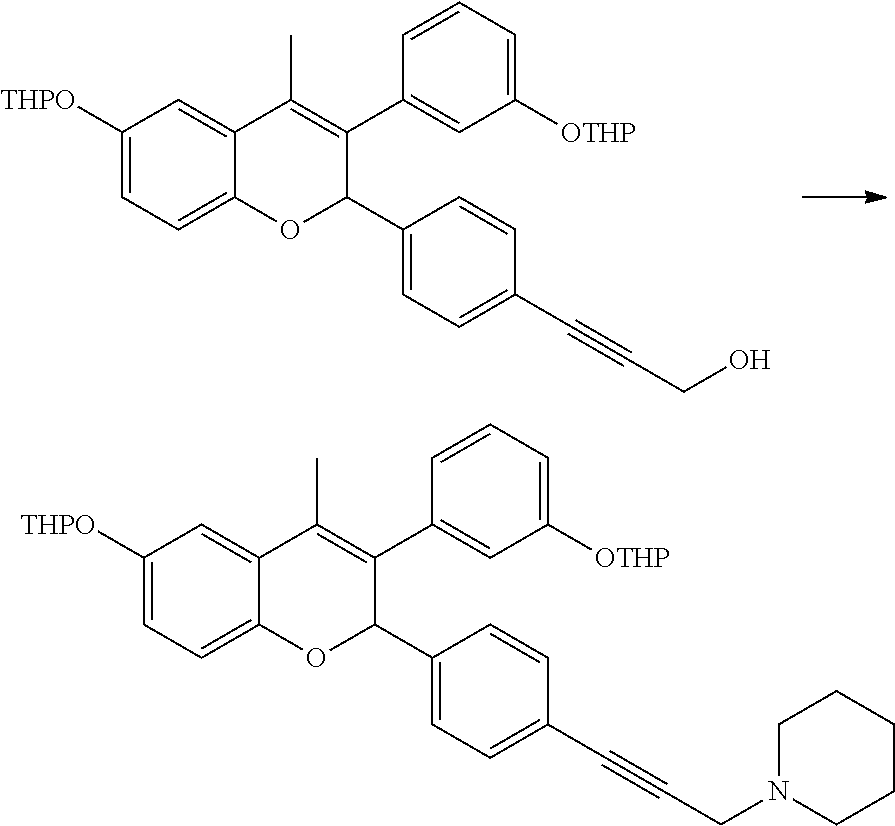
C1=C([THPO])C=C2C(=C1)OC(C1=CC=C(C#CCN3CCCCC3)C=C1)C(C1=CC([OTHP])=CC=C1)=C2C.C1=C([THPO])C=C2C(=C1)OC(C1=CC=C(C#CCO)C=C1)C(C1=CC([OTHP])=CC=C1)=C2C
